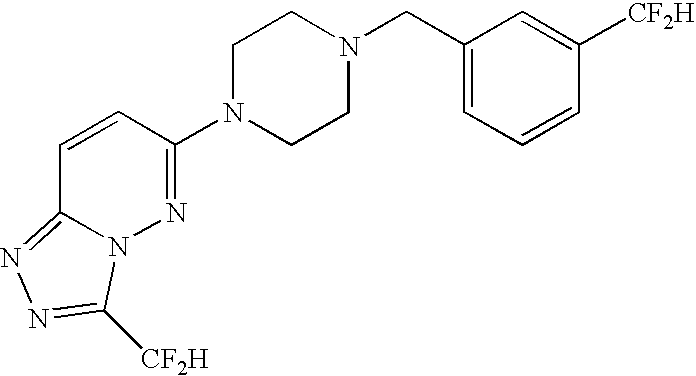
C1=CC(N2CCN(CC3=CC=CC([CF2H])=C3)CC2)=NN2C1=NN=C2[CF2H]
